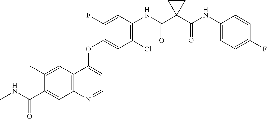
C12=C(N=CC=C1OC1=CC(Cl)=C(NC(C3(C(NC4=CC=C(F)C=C4)=O)CC3)=O)C=C1F)C=C(C(NC)=O)C(C)=C2
